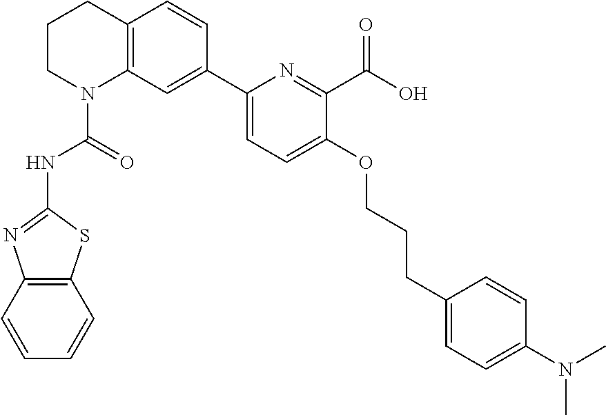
C1CN(C(=O)NC2=NC3=C(S2)C=CC=C3)C2=C(C1)C=CC(C1=CC=C(OCCCC3=CC=C(N(C)C)C=C3)C(C(O)=O)=N1)=C2
